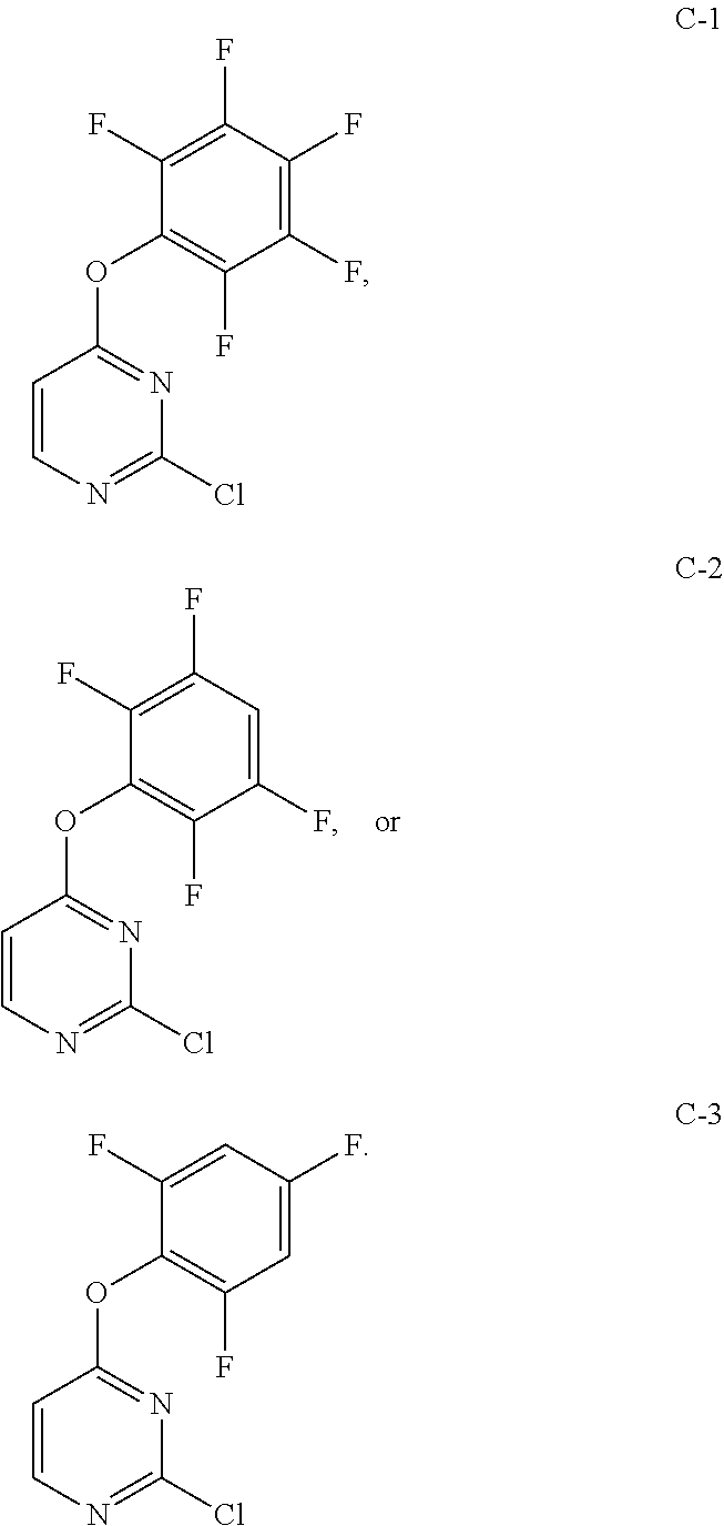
C1(F)=C(F)C(F)=C(F)C(OC2=NC(Cl)=NC=C2)=C1F.C1=C(F)C=C(F)C(OC2=NC(Cl)=NC=C2)=C1F.C1(F)=CC(F)=C(F)C(OC2=NC(Cl)=NC=C2)=C1F
